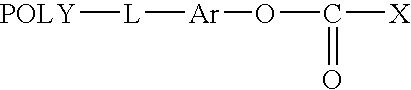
[POLY][L][Ar]OC([X])=O
